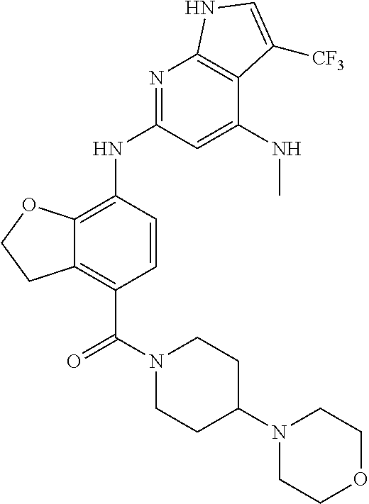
C12=C(C(N3CCC(N4CCOCC4)CC3)=O)C=CC(NC3=NC4=C(C(NC)=C3)C([CF3])=CN4)=C1OCC2
